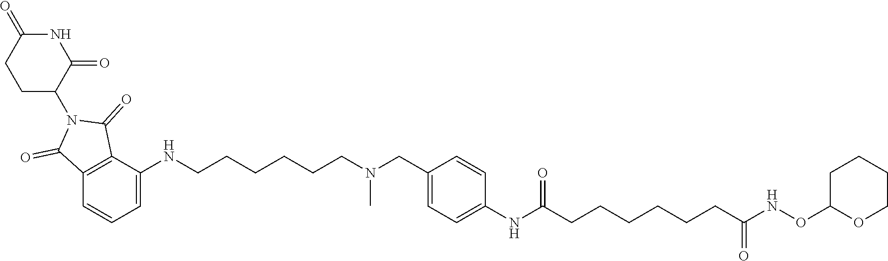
C1C(N2C(=O)C3=C(C2=O)C(NCCCCCCN(CC2=CC=C(NC(CCCCCCC(NOC4OCCCC4)=O)=O)C=C2)C)=CC=C3)C(=O)NC(=O)C1
